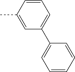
C1=C(C)C=CC=C1C1=CC=CC=C1
